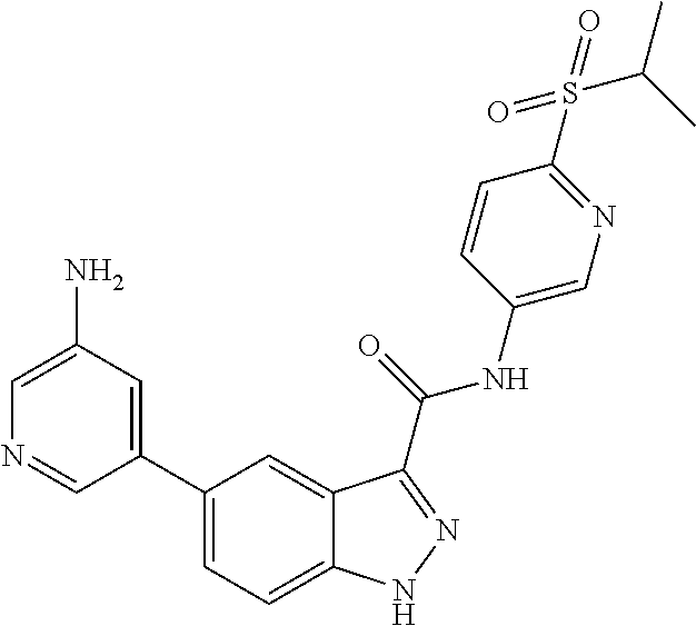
C1(N)=CN=CC(C2=CC=C3C(=C2)C(C(NC2=CN=C(S(=O)(=O)C(C)C)C=C2)=O)=NN3)=C1
